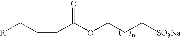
C(C(OCCC[SO3Na])=O)=CC[R]
